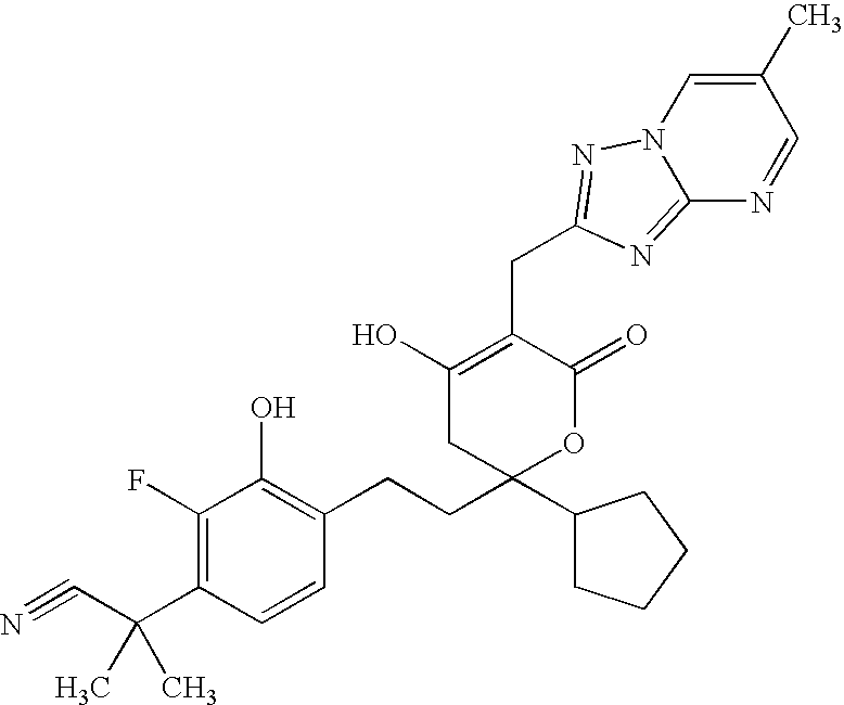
C1(F)=C(C(C#N)(C)C)C=CC(CCC2(C3CCCC3)OC(=O)C(CC3=NN4C=C(C)C=NC4=N3)=C(O)C2)=C1O
